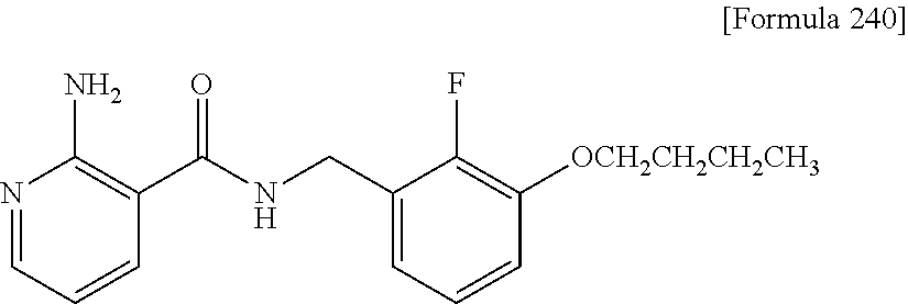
N1=CC=CC(C(NCC2=CC=CC([OCH2CH2CH2CH3])=C2F)=O)=C1N
